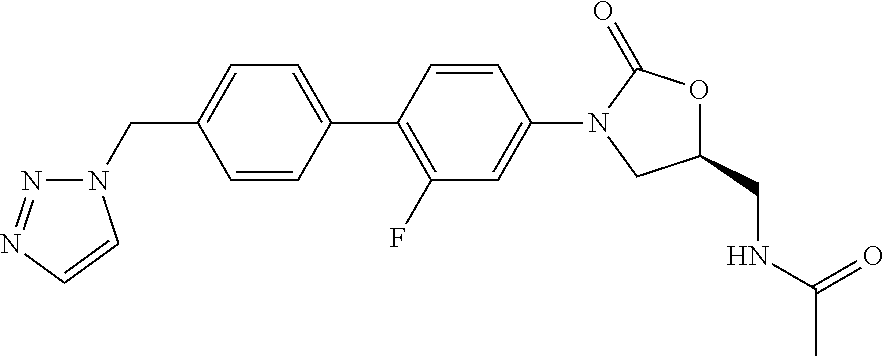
C1=CC(C2=C(F)C=C(N3CC(CNC(C)=O)OC3=O)C=C2)=CC=C1CN1N=NC=C1
